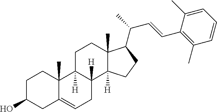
C1C(O)CC2=CCC3([H])C([H])(C2(C)C1)CCC1(C)C3([H])CCC1C(C=CC1=C(C)C=CC=C1C)C
